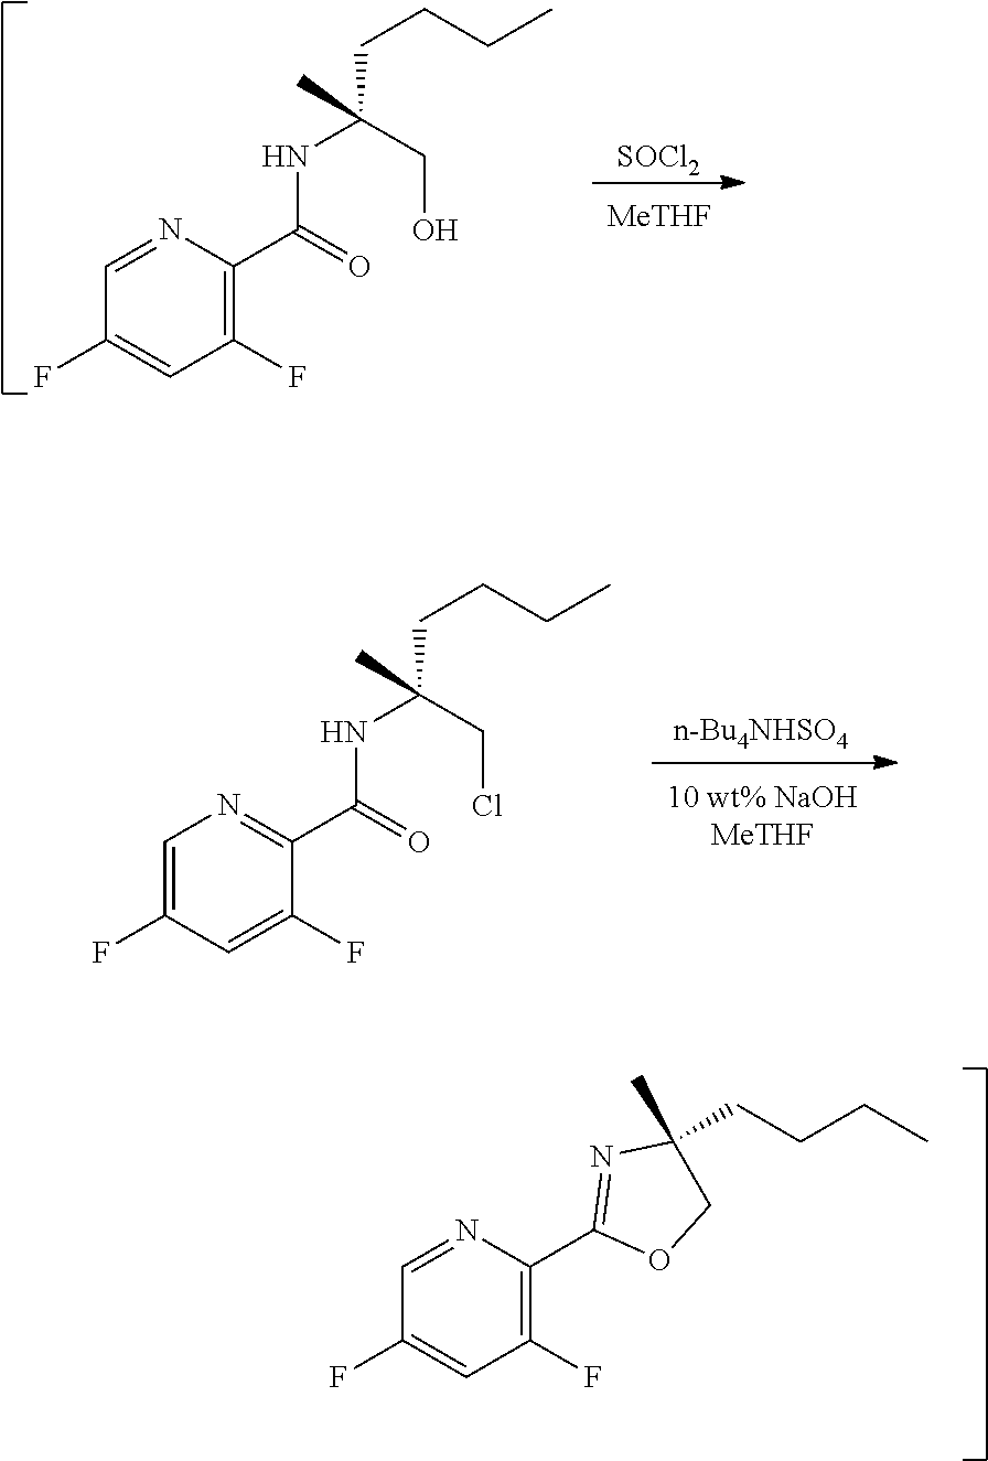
C1=NC(C(NC(CO)(C)CCCC)=O)=C(F)C=C1F.[SOCl2].[MeTHF].C1=C(F)C=C(F)C(C(NC(CCl)(C)CCCC)=O)=N1.C1=NC(C2=NC(C)(CCCC)CO2)=C(F)C=C1F
